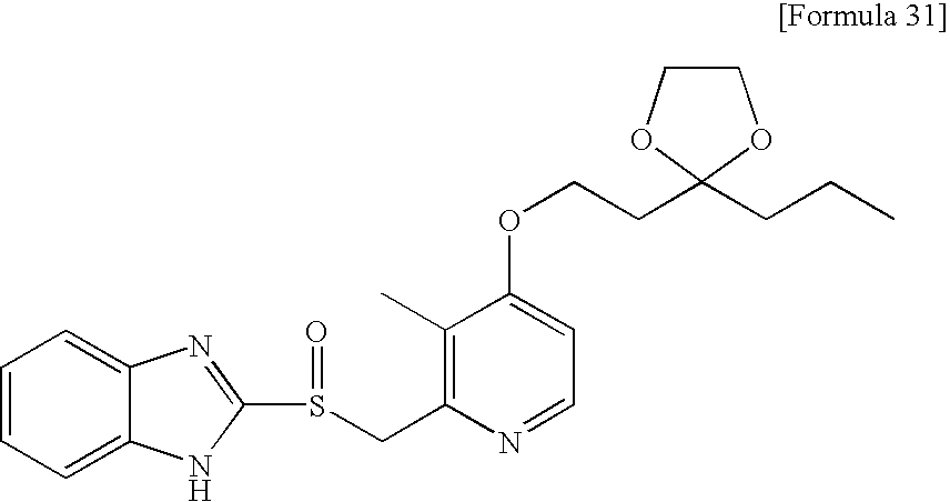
O(CCC1(CCC)OCCO1)C1=CC=NC(CS(C2=NC3=CC=CC=C3N2)=O)=C1C
